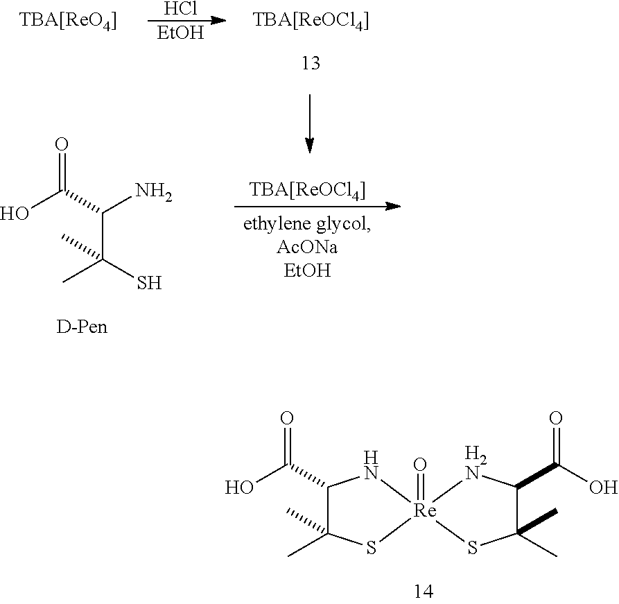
C1(C(O)=O)C(C)(C)S[Re]2(=O)(N1)SC(C)(C)C(C(O)=O)[H2N]2.OC(C(N)C(C)(S)C)=O.[TBA[ReO4]].Cl.[EtOH].[TBA[ReOCl4]].[TBA[ReOCl4]]
